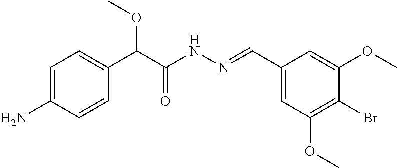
C1(N)=CC=C(C(C(NN=CC2=CC(OC)=C(Br)C(OC)=C2)=O)OC)C=C1
